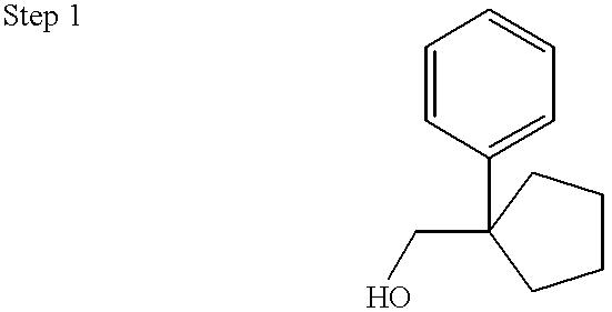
C1=CC(C2(CO)CCCC2)=CC=C1
